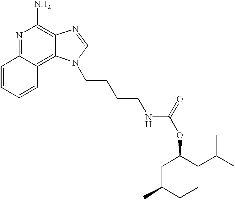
N1=C2C(=C3C(=C1N)N=CN3CCCCNC(=O)OC1CC(C)CCC1C(C)C)C=CC=C2
